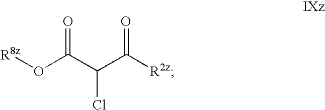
O=C(C(C([R2z])=O)Cl)O[R8z]
